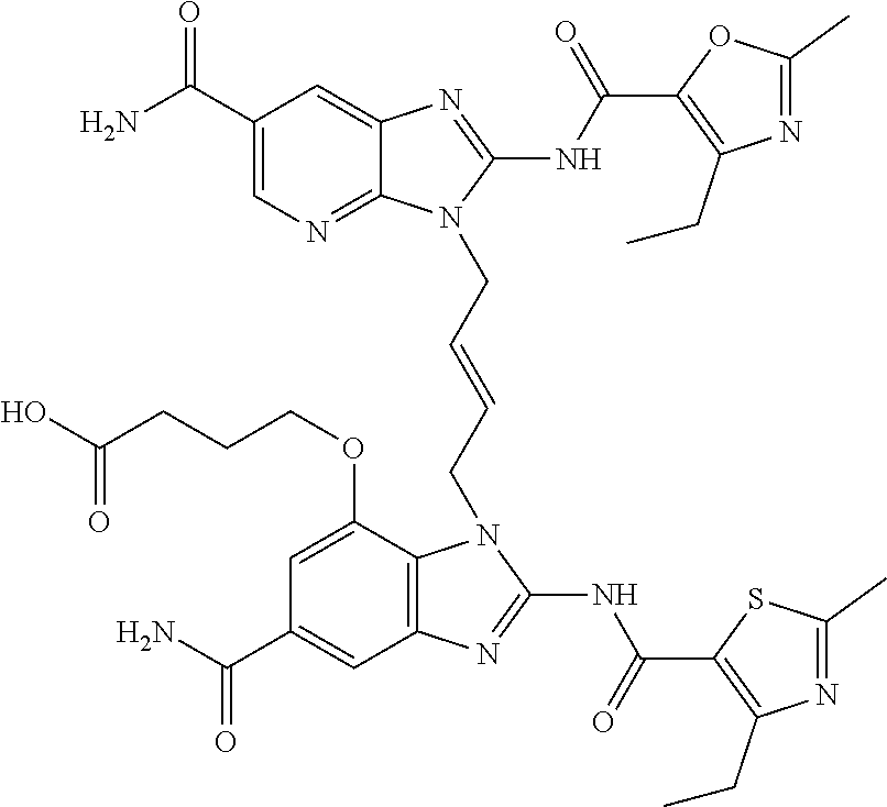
NC(C1=CN=C2C(=C1)N=C(NC(=O)C1=C(CC)N=C(C)O1)N2CC=CCN1C2=C(C=C(C(N)=O)C=C2OCCCC(O)=O)N=C1NC(=O)C1=C(CC)N=C(C)S1)=O
